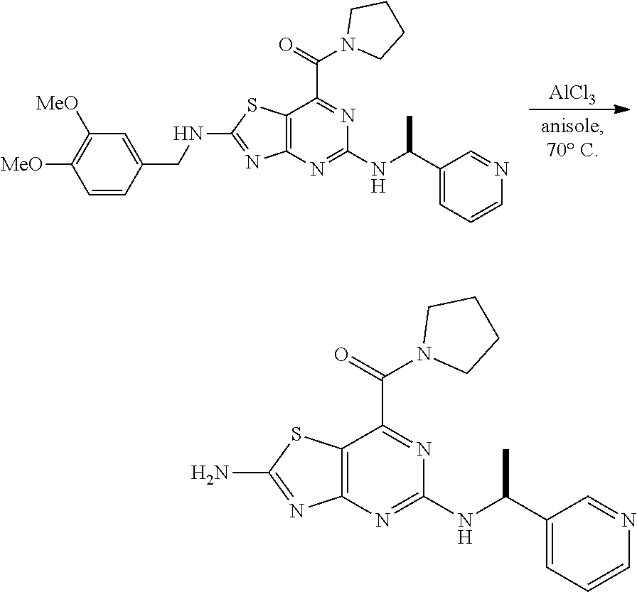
[AlCl3].C1(CNC2=NC3=C(S2)C(C(=O)N2CCCC2)=NC(NC(C2=CC=CN=C2)C)=N3)=CC([MeO])=C([MeO])C=C1.NC1=NC2=C(S1)C(C(=O)N1CCCC1)=NC(NC(C1=CC=CN=C1)C)=N2
